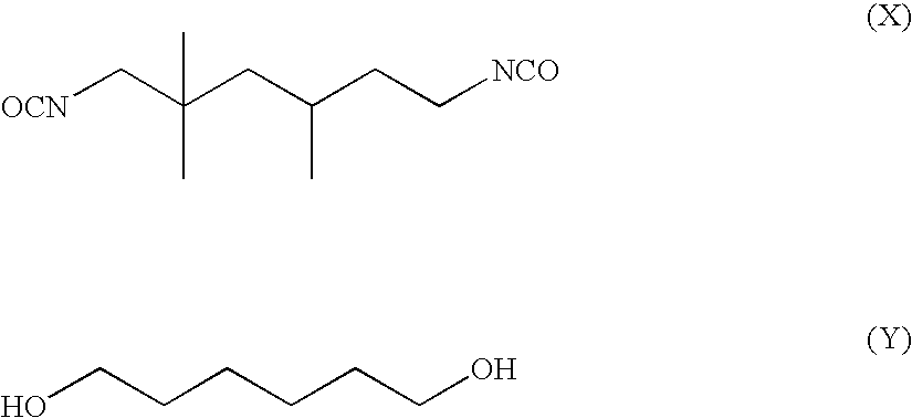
[OCN]CC(CC(CC[NCO])C)(C)C.OCCCCCCO
